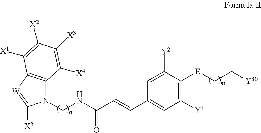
N1(CNC(C=CC2=CC([Y4])=C([E]CC[Y30])C([Y2])=C2)=O)C2=C([W]=C1[X5])C([X1])=C([X2])C([X3])=C2[X4]
